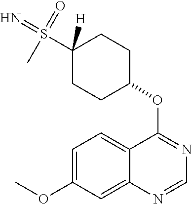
C1(OC2CCC(S(=N)(=O)C)([H])CC2)=NC=NC2=CC(OC)=CC=C12
